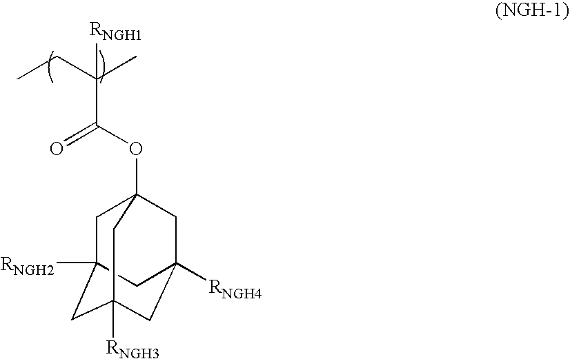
C1C2([RNGH2])CC3([RNGH3])CC([RNGH4])(CC1(OC(C(CC)(C)[RNGH1])=O)C3)C2
